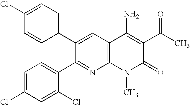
C1=CC(C2=CC3=C(N=C2C2=CC=C(Cl)C=C2Cl)N(C)C(=O)C(C(C)=O)=C3N)=CC=C1Cl
